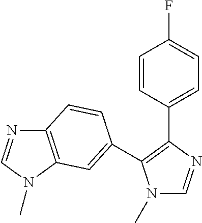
N1(C)C=NC(C2=CC=C(F)C=C2)=C1C1=CC2=C(N=CN2C)C=C1
